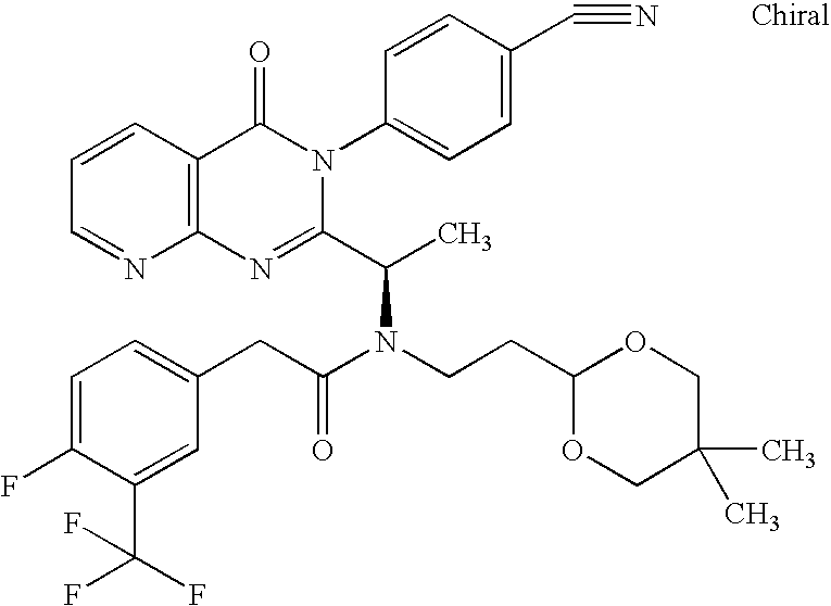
C12=C(C=CC=N1)C(=O)N(C1=CC=C(C#N)C=C1)C(C(C)N(CCC1OCC(C)(C)CO1)C(CC1=CC=C(F)C(C(F)(F)F)=C1)=O)=N2
